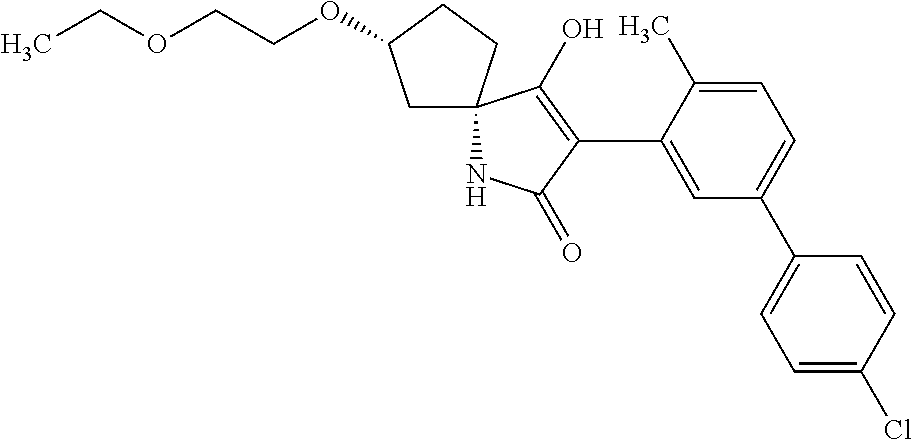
N1C(=O)C(C2=CC(C3=CC=C(Cl)C=C3)=CC=C2C)=C(O)C12CC(OCCOCC)CC2
